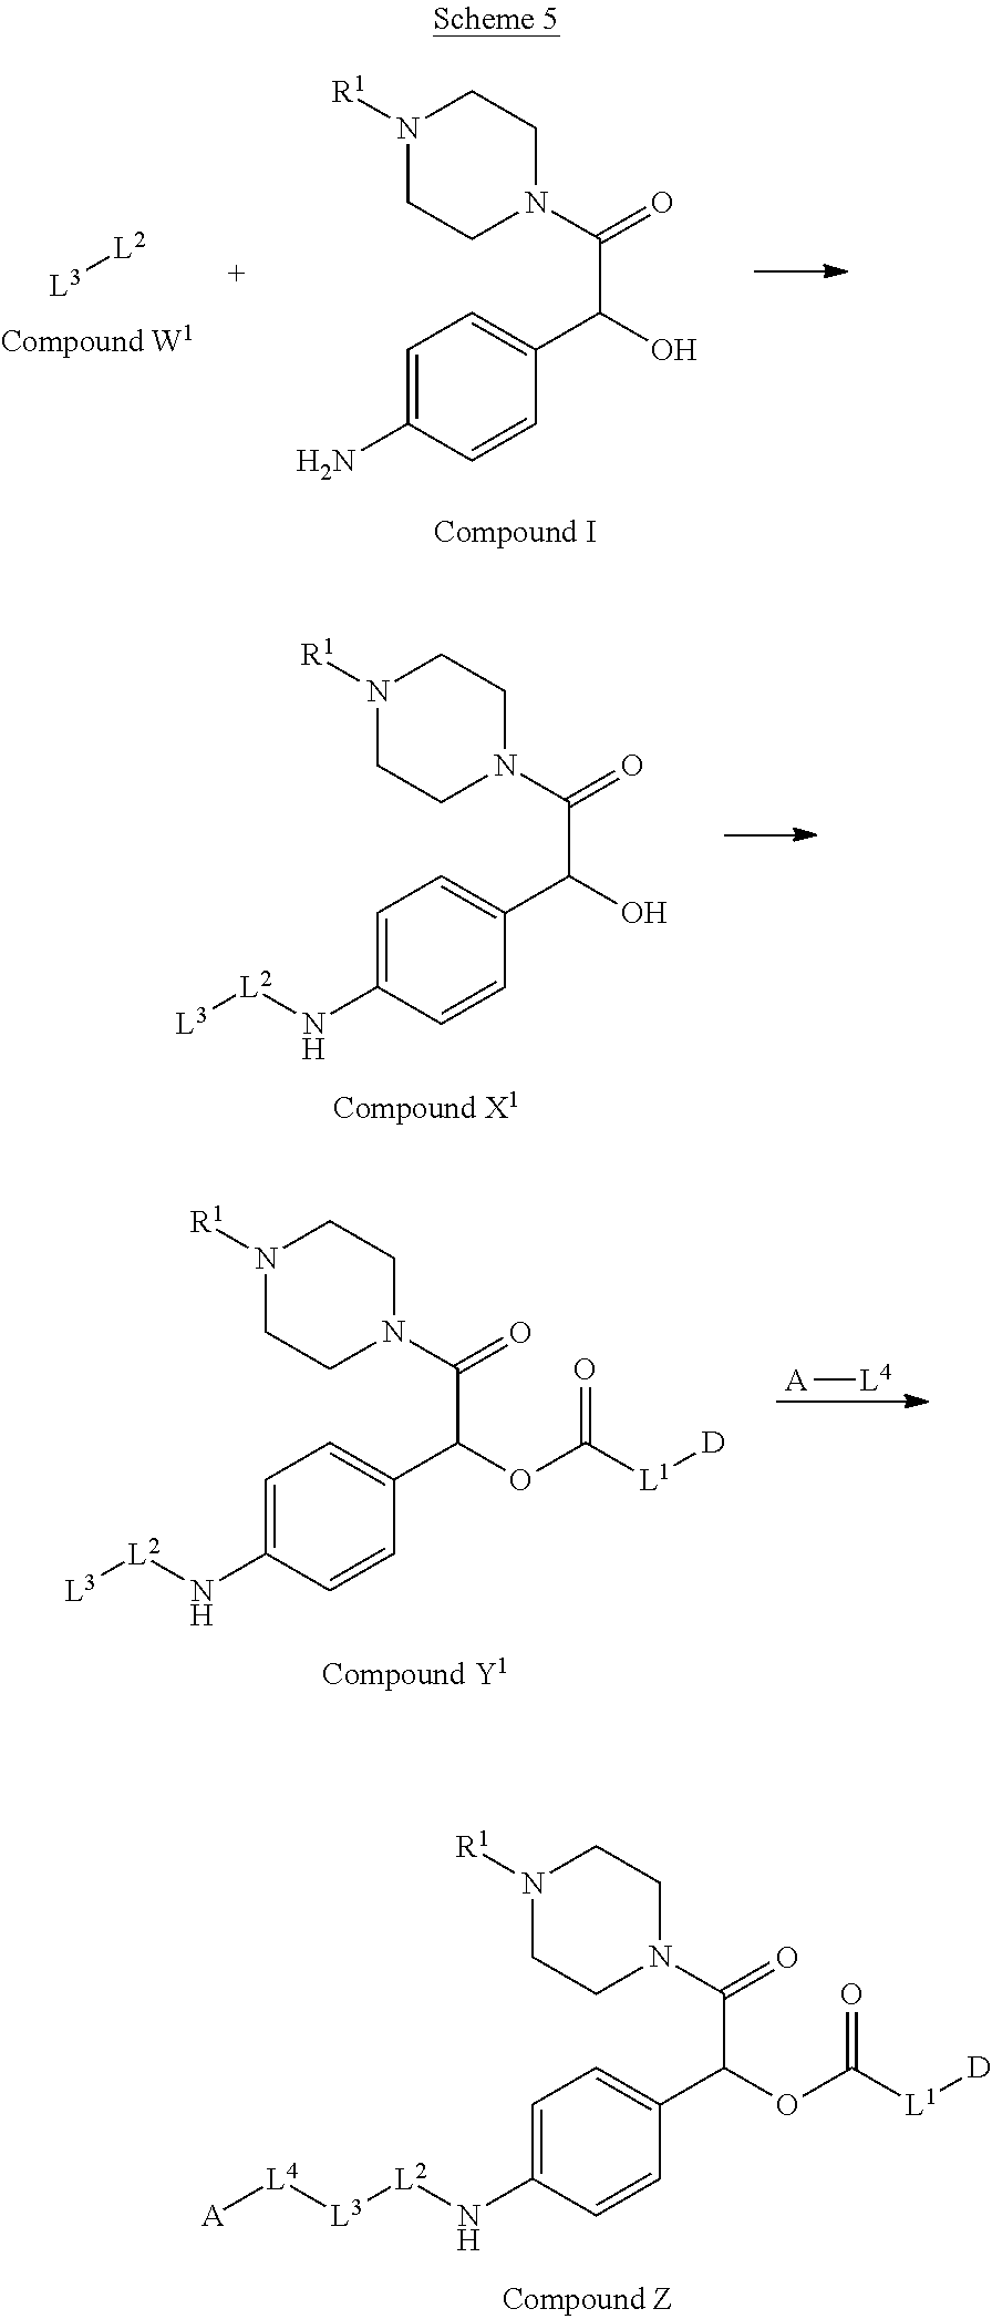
[L3][L2].N1([R1])CCN(C(C(C2=CC=C(N)C=C2)O)=O)CC1.N1([R1])CCN(C(C(C2=CC=C(N[L2][L3])C=C2)O)=O)CC1.N1([R1])CCN(C(C(C2=CC=C(N[L2][L3])C=C2)OC([L1][D])=O)=O)CC1.[A][L4].N1([R1])CCN(C(C(C2=CC=C(N[L2][L3][L4][A])C=C2)OC([L1][D])=O)=O)CC1
